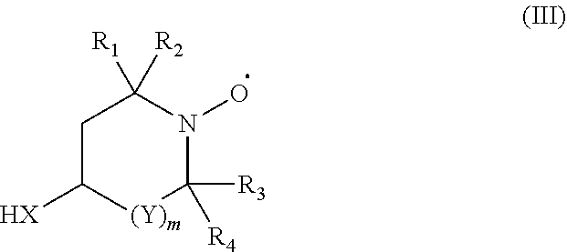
C1C([HX])[(Y)m]C([R4])([R3])N(O)C1([R2])[R1]
